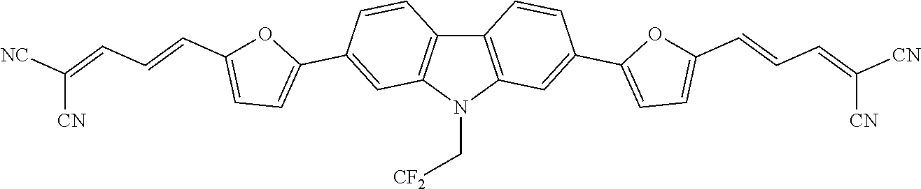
C12=C(N(C[CF2])C3=C1C=CC(C1=CC=C(C=CC=C([NC])[CN])O1)=C3)C=C(C1=CC=C(C=CC=C([CN])[CN])O1)C=C2
